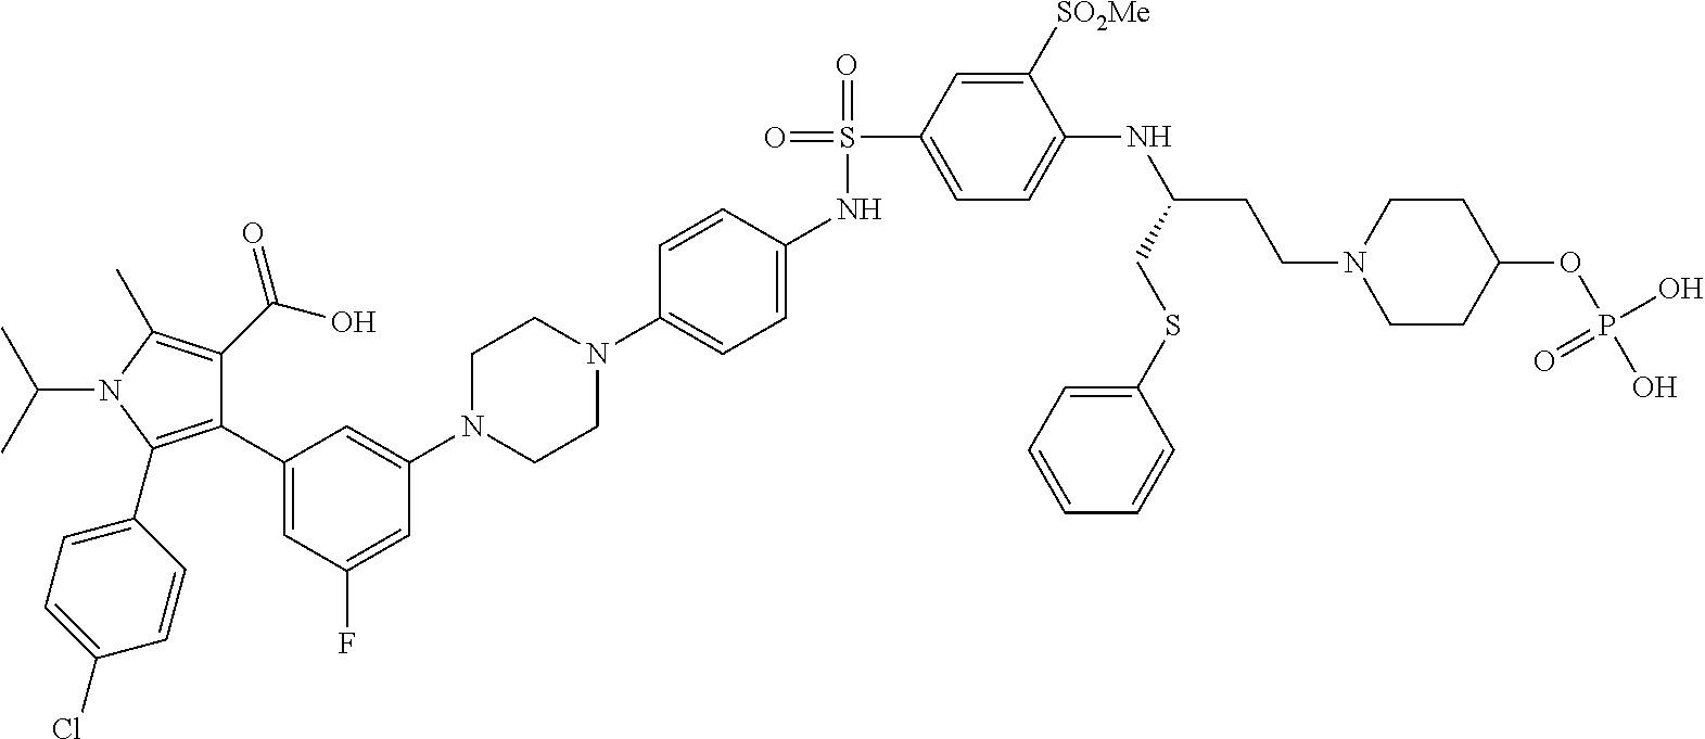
C1(C2=CC(F)=CC(N3CCN(C4=CC=C(NS(=O)(C5=CC=C(NC(CCN6CCC(OP(O)(O)=O)CC6)CSC6=CC=CC=C6)C([SO2Me])=C5)=O)C=C4)CC3)=C2)=C(C2=CC=C(Cl)C=C2)N(C(C)C)C(C)=C1C(O)=O
